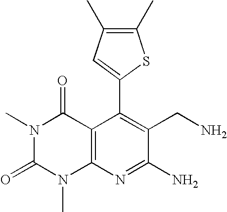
C1(C2=CC(C)=C(C)S2)=C(CN)C(N)=NC2=C1C(=O)N(C)C(=O)N2C
